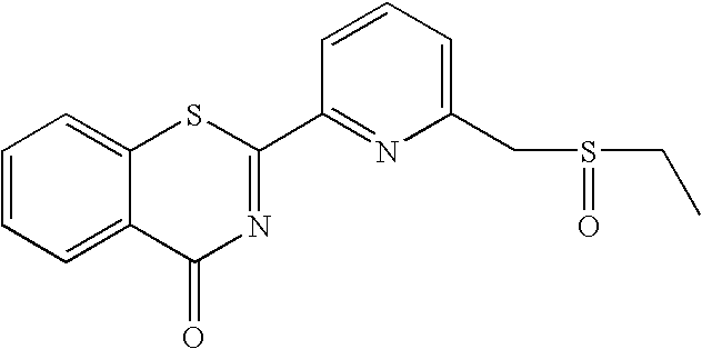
C1=CC=C(CS(CC)=O)N=C1C1=NC(=O)C2=CC=CC=C2S1
